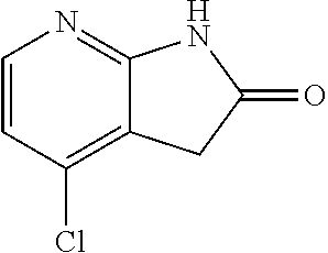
C1=CC(Cl)=C2C(=N1)NC(=O)C2
